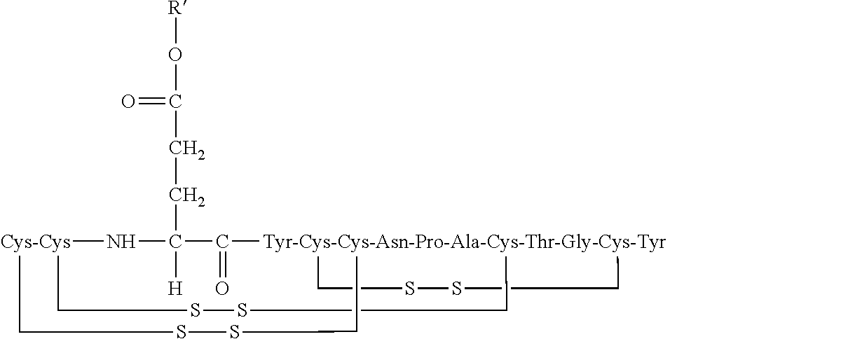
[Cys-Cys]12CSSC[Tyr-Cys-Cys-Asn-Pro-Ala-Cys-Thr-Gly-Cys-Tyr]3(C(=O)C(CCC(=O)O[R])([H])N1)(CSSC3)CSSC2
